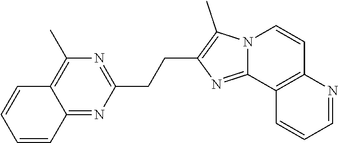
C12=NC(CCC3=C(C)N4C(=N3)C3=C(C=C4)N=CC=C3)=NC(C)=C1C=CC=C2
